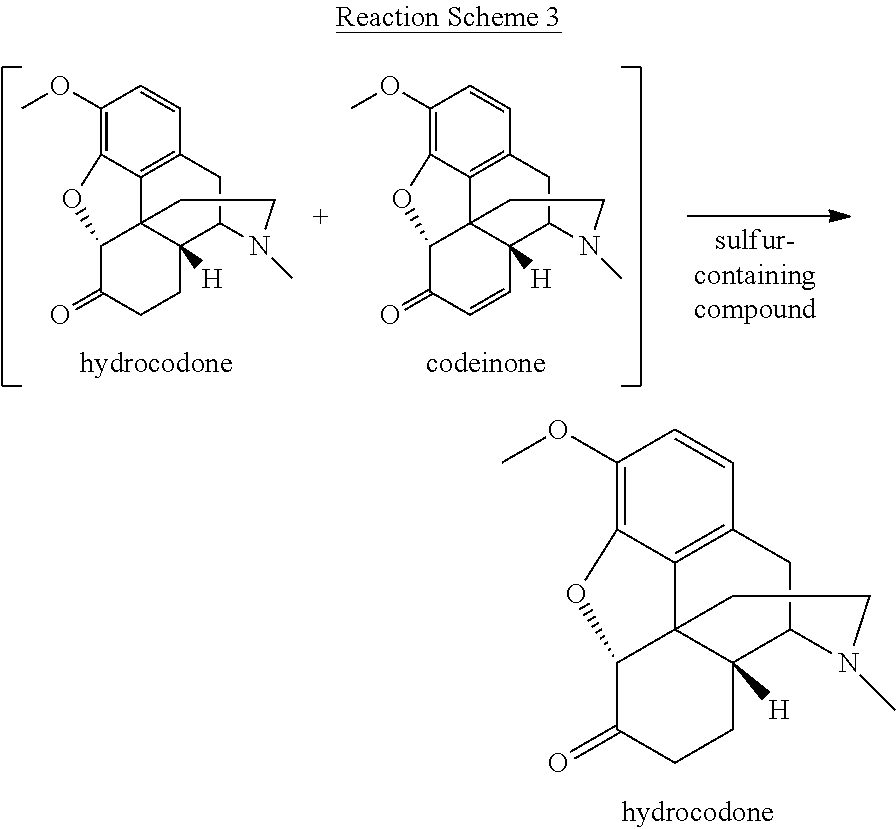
C1(OC)=C2C3=C(C=C1)CC1C4([H])C3(C(C(=O)CC4)O2)CCN1C.C1(OC)=C2C3=C(C=C1)CC1C4([H])C3(C(C(=O)CC4)O2)CCN1C.C1(OC)=C2C3=C(C=C1)CC1C4([H])C3(C(C(=O)C=C4)O2)CCN1C
